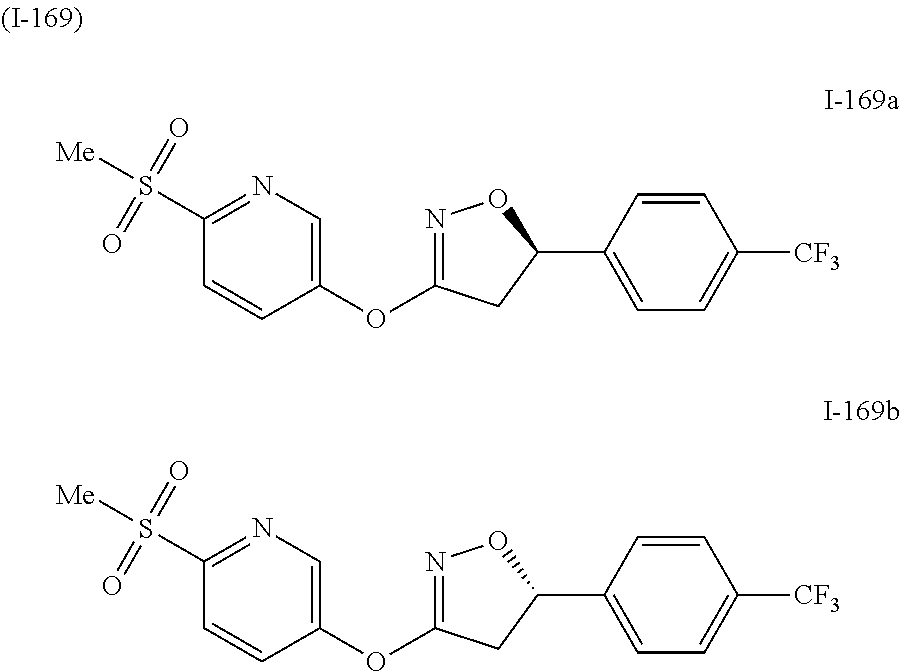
C1(OC2=NOC(C3=CC=C([CF3])C=C3)C2)=CN=C(S([Me])(=O)=O)C=C1.C1(OC2=NOC(C3=CC=C([CF3])C=C3)C2)=CN=C(S([Me])(=O)=O)C=C1
